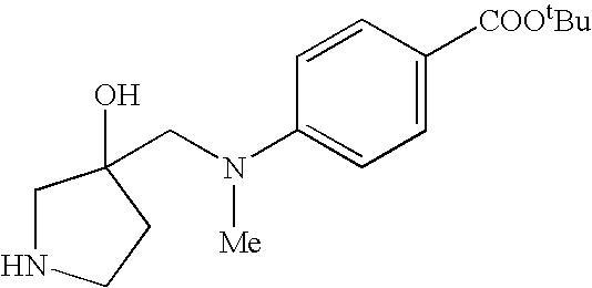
C1=C([COOtBu])C=CC(N(CC2(O)CNCC2)[Me])=C1
